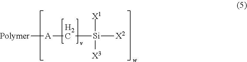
[Polymer][A]C[Si]([X2])([X1])[X3]
